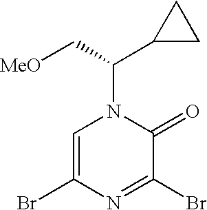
N1(C(C[MeO])C2CC2)C=C(Br)N=C(Br)C1=O
